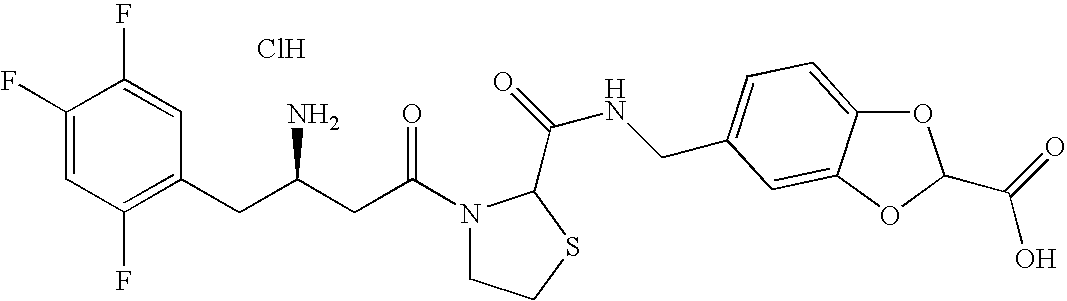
Cl.C1(F)=CC(F)=C(CC(CC(N2CCSC2C(=O)NCC2=CC=C3OC(C(=O)O)OC3=C2)=O)N)C=C1F
